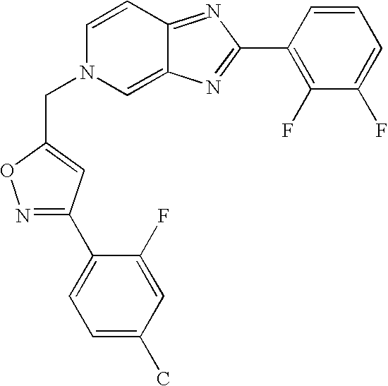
N1=C(C2=CC=C(C)C=C2F)C=C(CN2C=C3C(=NC(C4=C(F)C(F)=CC=C4)=N3)C=C2)O1
